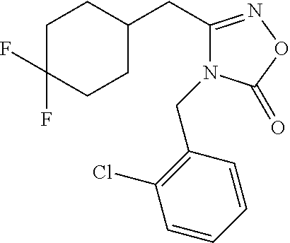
C1C(F)(F)CCC(CC2=NOC(=O)N2CC2=C(Cl)C=CC=C2)C1
